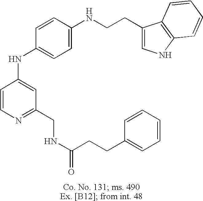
C1=CN=C(CNC(=O)CCC2=CC=CC=C2)C=C1NC1=CC=C(NCCC2=CNC3=C2C=CC=C3)C=C1
